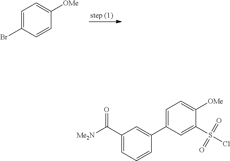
C1=C(Br)C=CC([OMe])=C1.C1=C(C2=CC(C([Me2N])=O)=CC=C2)C=C(S(Cl)(=O)=O)C([OMe])=C1
